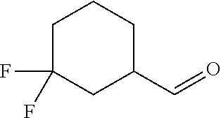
O=CC1CCCC(F)(F)C1
